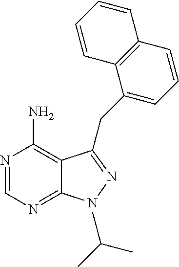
N1=CN=C2C(=C1N)C(CC1=CC=CC3=C1C=CC=C3)=NN2.CC(C)C
